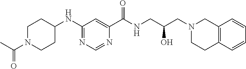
C12=C(C=CC=C1)CCN(CC(CNC(C1=CC(NC3CCN(C(C)=O)CC3)=NC=N1)=O)O)C2
